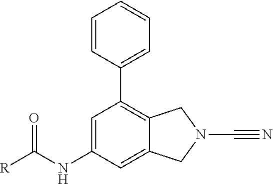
[R]C(NC1=CC(C2=CC=CC=C2)=C2C(=C1)CN(C#N)C2)=O
